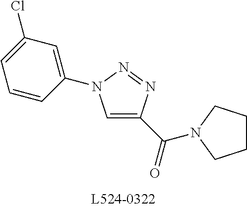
C1=C(C(=O)N2CCCC2)N=NN1C1=CC(Cl)=CC=C1
